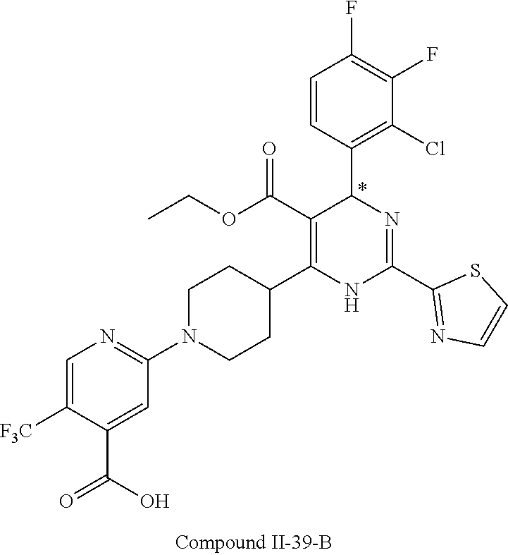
C1(F)=C(F)C=CC(C2N=C(C3=NC=CS3)NC(C3CCN(C4=NC=C([F3C])C(C(=O)O)=C4)CC3)=C2C(OCC)=O)=C1Cl
